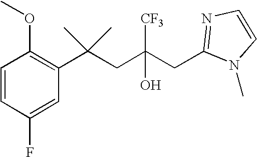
C1(F)=CC(C(CC(CC2=NC=CN2C)([CF3])O)(C)C)=C(OC)C=C1
